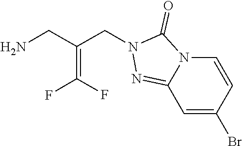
C1(Br)=CC2=NN(CC(=C(F)F)CN)C(=O)N2C=C1
